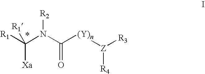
[R1]C(N(C([(Y)n][Z]([R3])[R4])=O)[R2])([Xa])[R1]
